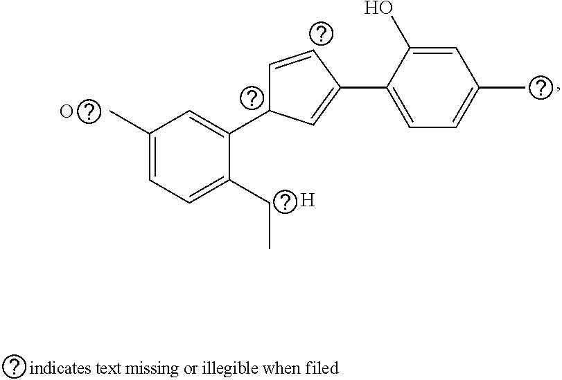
C1(C)=CC=C(CC)C(C2C=CC(C3=CC=C(C)C=C3O)=C2)=C1.O.[H]
